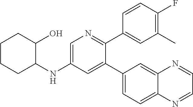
C1=C(NC2C(O)CCCC2)C=C(C2=CC=C3C(=C2)N=CC=N3)C(C2=CC(C)=C(F)C=C2)=N1
